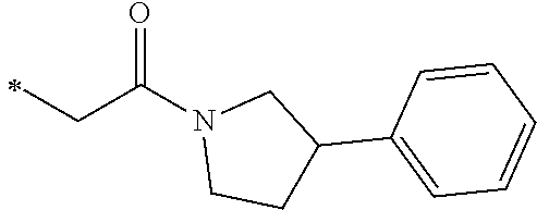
C(C)C(=O)N1CCC(C2=CC=CC=C2)C1
